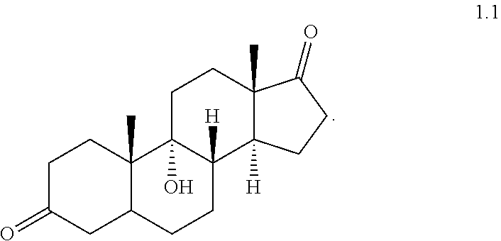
C1C(=O)CC2C(C)(C1)C1(O)C([H])(CC2)C2([H])C(C)(CC1)C(=O)CC2
